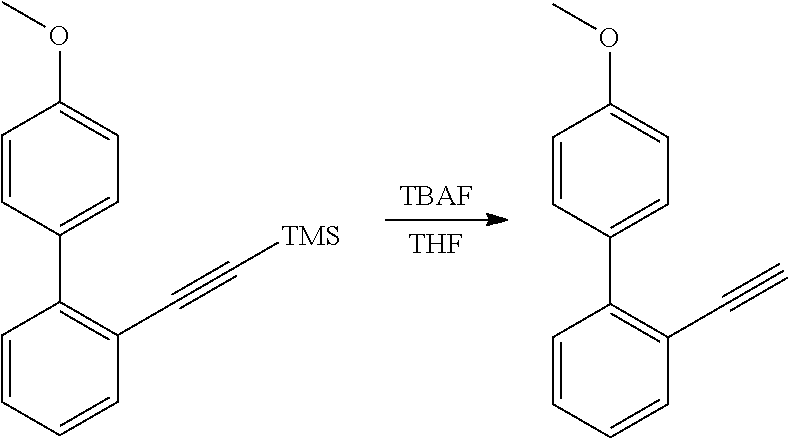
[TBAF].[THF].C1=CC=CC(C#C)=C1C1=CC=C(OC)C=C1.C1=CC=CC(C#C[TMS])=C1C1=CC=C(OC)C=C1
